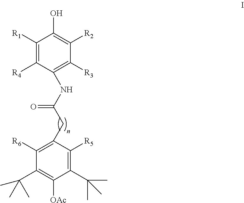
C1([R1])=C([R4])C(NC(CC2=C([R6])C(C(C)(C)C)=C([OAc])C(C(C)(C)C)=C2[R5])=O)=C([R3])C([R2])=C1O
